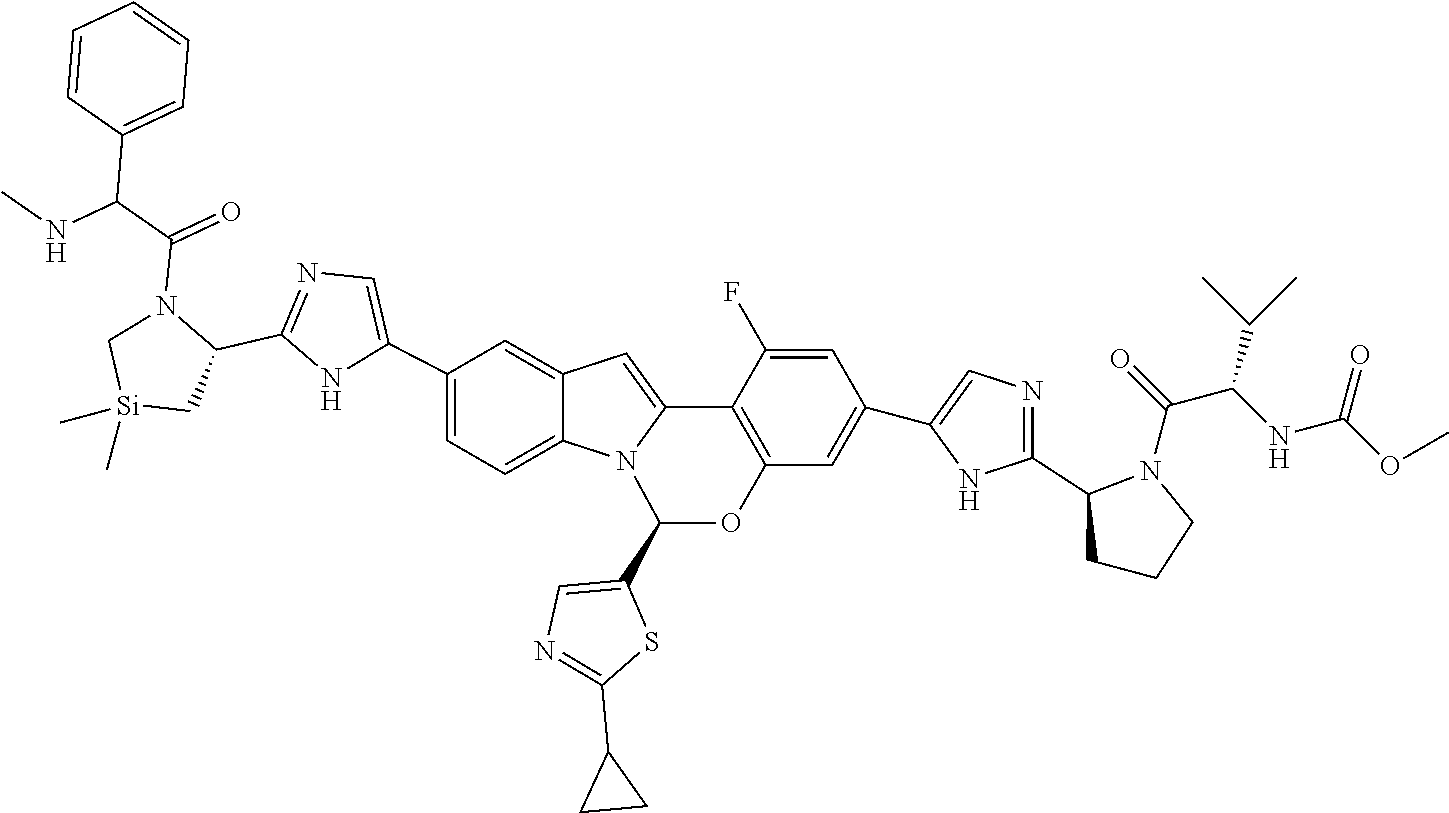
C1(C2=CN=C(C3N(C(C(NC)C4=CC=CC=C4)=O)C[Si](C)(C)C3)N2)=CC=C2C(=C1)C=C1N2C(C2=CN=C(C3CC3)S2)OC2=C1C(F)=CC(C1=CN=C(C3N(C(C(NC(=O)OC)C(C)C)=O)CCC3)N1)=C2
